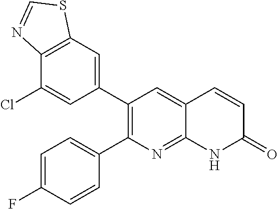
C12=C(C=C(C3=C(C4=CC=C(F)C=C4)N=C4C(=C3)C=CC(=O)N4)C=C1Cl)SC=N2
